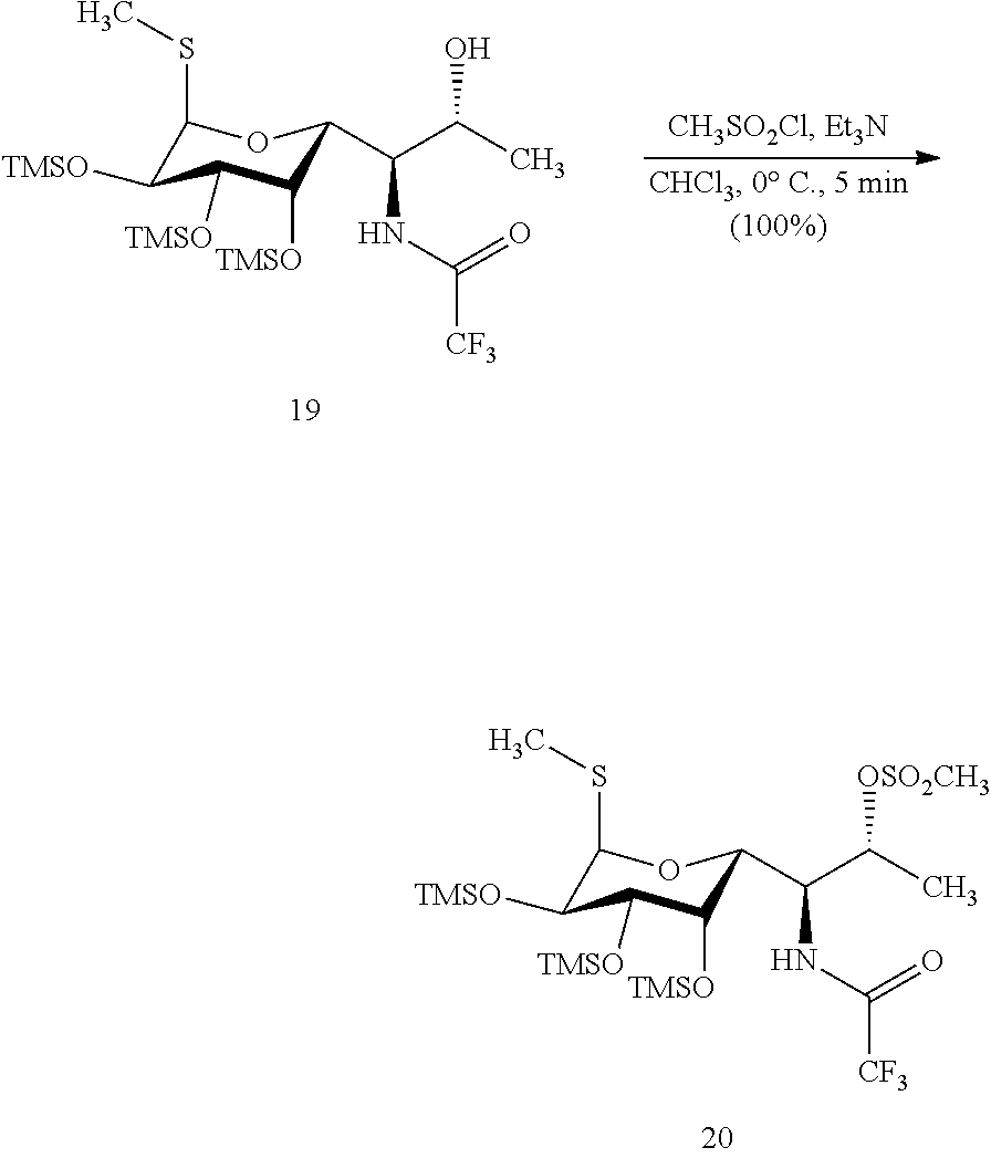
C1(SC)C([TMSO])C([TMSO])C([TMSO])C(C(C(C)[OSO2CH3])NC([CF3])=O)O1.C1(SC)C([TMSO])C([TMSO])C([TMSO])C(C(C(C)O)NC([CF3])=O)O1
